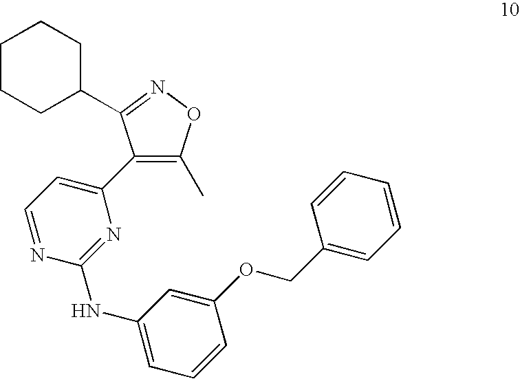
C1(NC2=NC(C3=C(C)ON=C3C3CCCCC3)=CC=N2)=CC=CC(OCC2=CC=CC=C2)=C1
